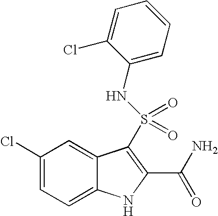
C1(Cl)=CC=C2C(=C1)C(S(=O)(=O)NC1=CC=CC=C1Cl)=C(C(N)=O)N2
